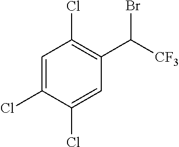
C1=C(Cl)C(Cl)=CC(C([CF3])Br)=C1Cl
